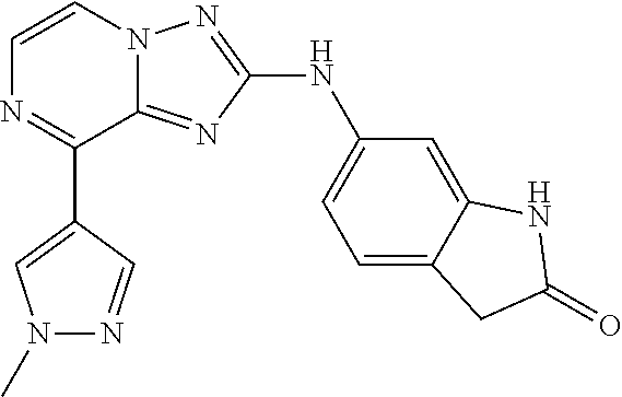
C1=CN2C(=NC(NC3=CC=C4C(=C3)NC(=O)C4)=N2)C(C2=CN(C)N=C2)=N1
